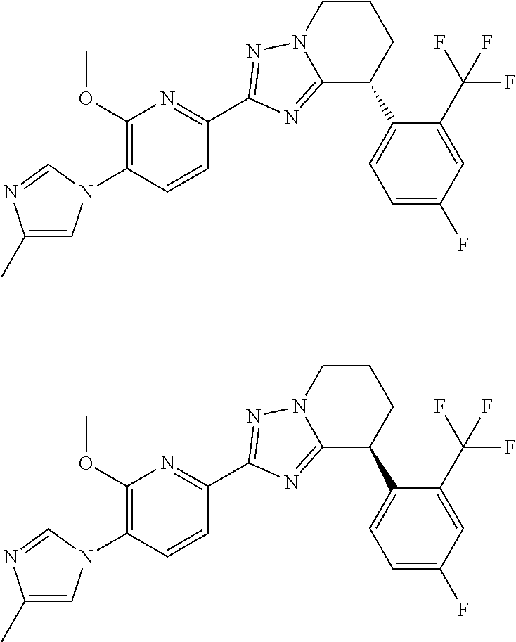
C12=NC(C3=NC(OC)=C(N4C=C(C)N=C4)C=C3)=NN1CCCC2C1=CC=C(F)C=C1C(F)(F)F.C12=NC(C3=NC(OC)=C(N4C=C(C)N=C4)C=C3)=NN1CCCC2C1=CC=C(F)C=C1C(F)(F)F
